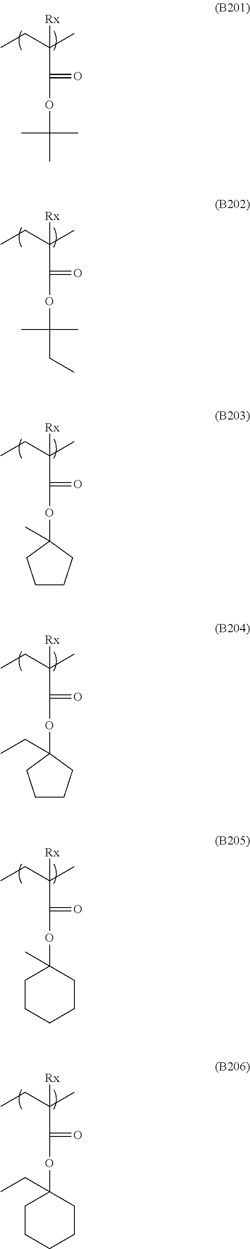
CCC(C)([Rx])C(OC(C)(C)C)=O.CCC(C)([Rx])C(OC(CC)(C)C)=O.CCC(C)([Rx])C(OC1(C)CCCC1)=O.CCC(C)([Rx])C(OC1(CC)CCCC1)=O.CCC(C)([Rx])C(OC1(C)CCCCC1)=O.CCC(C)([Rx])C(OC1(CC)CCCCC1)=O
